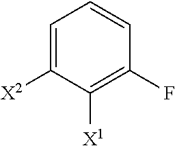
C1=CC=C([X2])C([X1])=C1F
